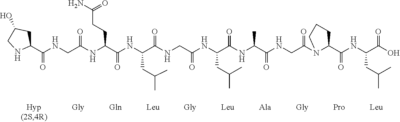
C1(C(NCC(NC(C(NC(C(NCC(NC(C(NC(C(NCC(N2C(C(NC(C(O)=O)CC(C)C)=O)CCC2)=O)=O)C)=O)CC(C)C)=O)=O)CC(C)C)=O)CCC(N)=O)=O)=O)CC(O)CN1
